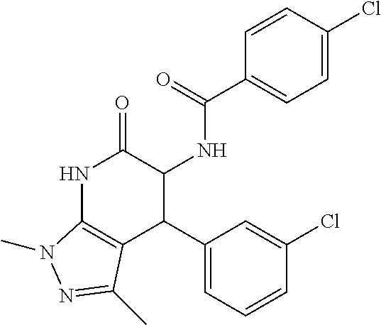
N1C2=C(C(C3=CC=CC(Cl)=C3)C(NC(=O)C3=CC=C(Cl)C=C3)C1=O)C(C)=NN2C
